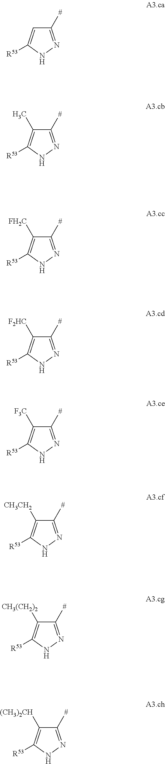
C1([#])=NNC([R53])=C1.C1([#])=NNC([R53])=C1C.C1([#])=NNC([R53])=C1[FH2C].C1([#])=NNC([R53])=C1[F2HC].C1([#])=NNC([R53])=C1[F3C].C1([#])=NNC([R53])=C1[CH3CH2].C1([#])=NNC([R53])=C1[CH3(CH2)2].C1([#])=NNC([R53])=C1[(CH3)2CH]
